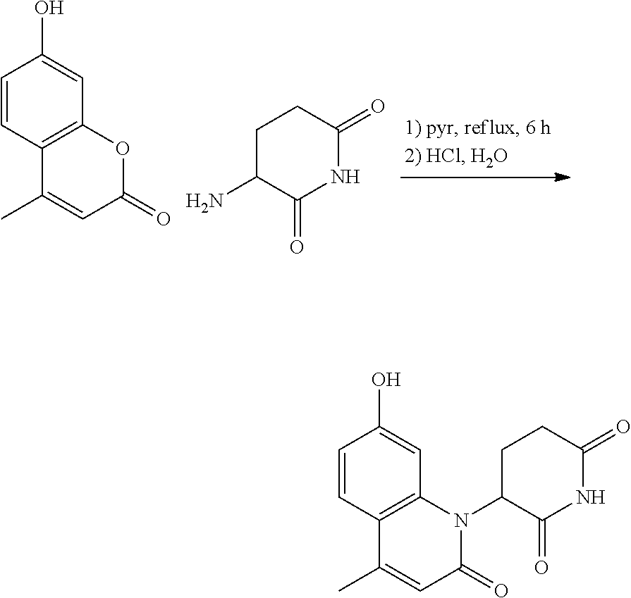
C1=CC2=C(C=C1O)OC(=O)C=C2C.C1C(N)C(=O)NC(=O)C1.C1=CC2=C(C=C1O)N(C1C(=O)NC(=O)CC1)C(=O)C=C2C
